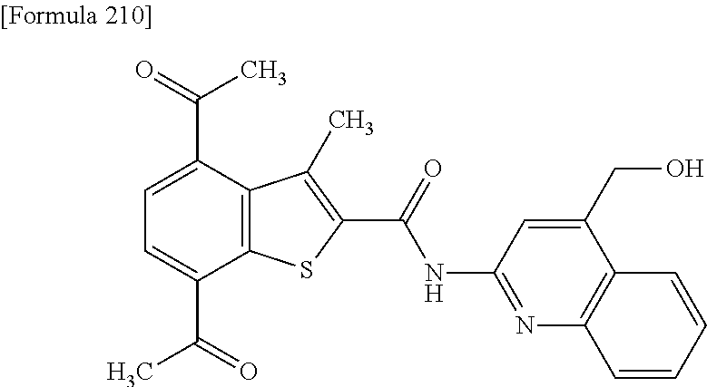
C1=C(C(=O)C)C2=C(C(C(=O)C)=C1)C(C)=C(C(=O)NC1=NC3=C(C(CO)=C1)C=CC=C3)S2
